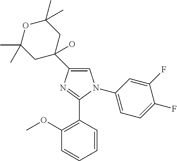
C1(C2(O)CC(C)(C)OC(C)(C)C2)=CN(C2=CC=C(F)C(F)=C2)C(C2=C(OC)C=CC=C2)=N1
